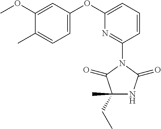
C1=CC=C(OC2=CC=C(C)C(OC)=C2)N=C1N1C(=O)C(CC)(C)NC1=O
